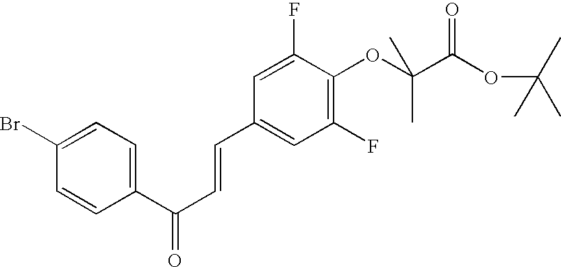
C1(C(C=CC2=CC(F)=C(OC(C(OC(C)(C)C)=O)(C)C)C(F)=C2)=O)=CC=C(Br)C=C1
